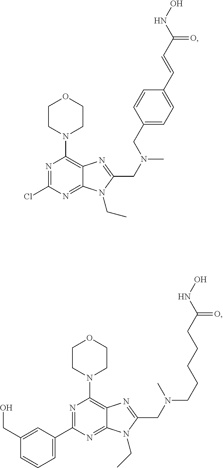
O1CCN(C2=C3C(=NC(Cl)=N2)N(CC)C(CN(C)CC2=CC=C(C=CC(NO)=O)C=C2)=N3)CC1.O1CCN(C2=C3C(=NC(C4=CC=CC(CO)=C4)=N2)N(CC)C(CN(CCCCCC(NO)=O)C)=N3)CC1
